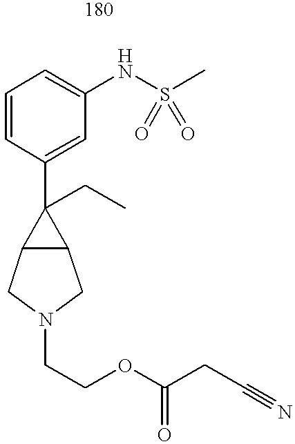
C1=CC(C2(CC)C3C2CN(CCOC(CC#N)=O)C3)=CC(NS(C)(=O)=O)=C1
